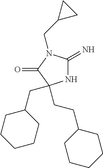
N1C(=N)N(CC2CC2)C(=O)C1(CC1CCCCC1)CCC1CCCCC1
